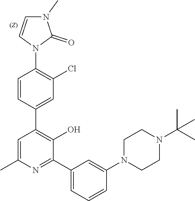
C1=CC(N2C(=O)N(C)C=C2)=C(Cl)C=C1C1=C(O)C(C2=CC=CC(N3CCN(C(C)(C)C)CC3)=C2)=NC(C)=C1
